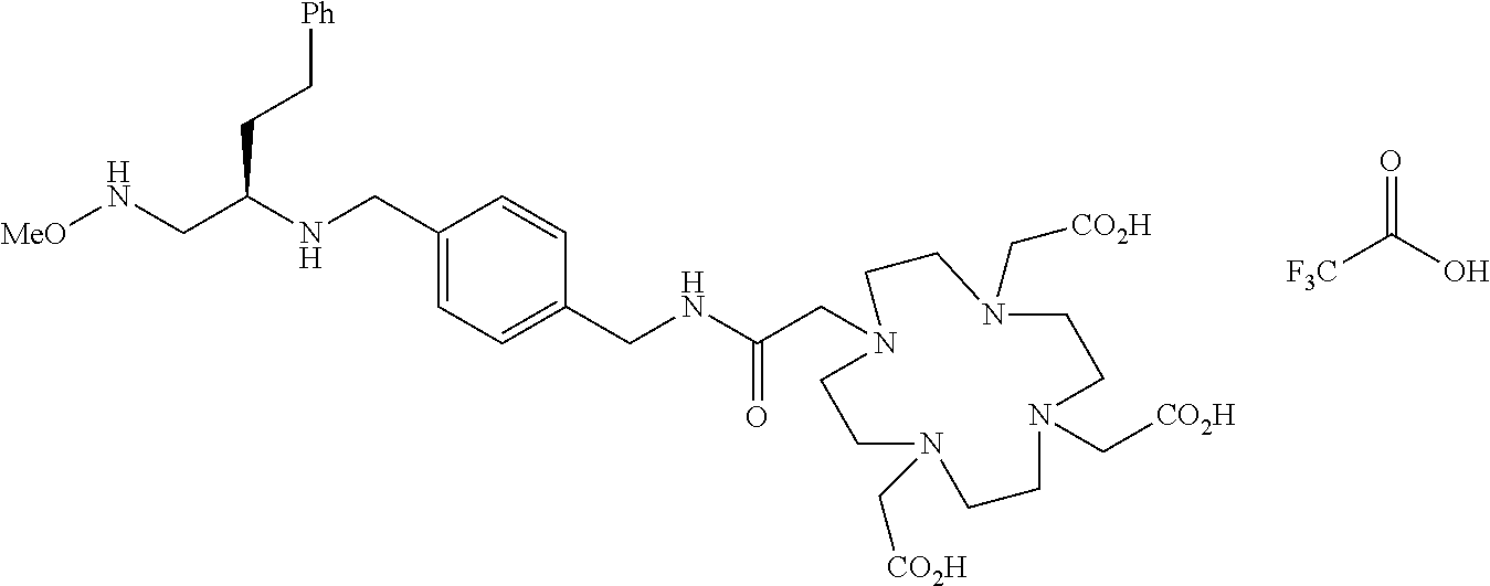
[MeO]NCC(NCC1=CC=C(CNC(CN2CCN(C[CO2H])CCN(C[CO2H])CCN(C[CO2H])CC2)=O)C=C1)CC[Ph].[F3C]C(O)=O
